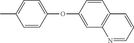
CC1=CC=C(OC2=CC3=C(C=C2)C=CC=N3)C=C1
